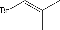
BrC=C(C)C
